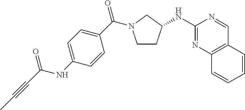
C1CC(NC2=NC3=C(C=N2)C=CC=C3)CN1C(C1=CC=C(NC(=O)C#CC)C=C1)=O
